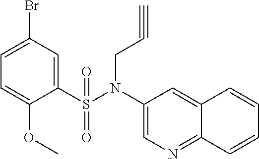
C1(S(N(C2=CN=C3C(=C2)C=CC=C3)CC#C)(=O)=O)=CC(Br)=CC=C1OC
